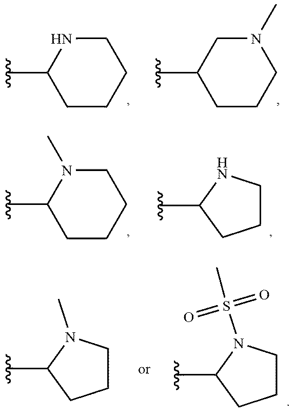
C1(C)CCCN1C.C1(C)CCCN1S(C)(=O)=O.N1(C)C(C)CCCC1.C1(C)CCCN1.N1C(C)CCCC1.C1C(C)CCCN1C
